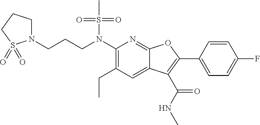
N(C1=C(CC)C=C2C(=N1)OC(C1=CC=C(F)C=C1)=C2C(NC)=O)(S(C)(=O)=O)CCCN1CCCS1(=O)=O
